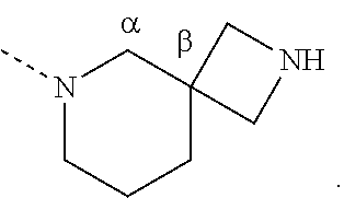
N1(C)CCCC2(C1)CNC2
